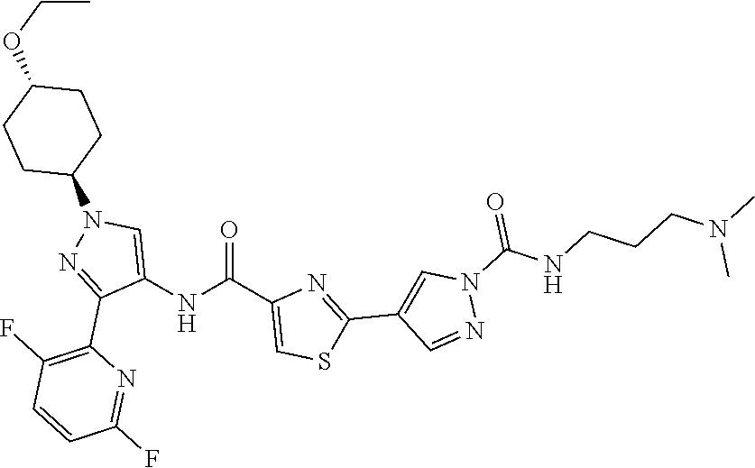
O=C(C1=CSC(C2=CN(C(=O)NCCCN(C)C)N=C2)=N1)NC1=CN(C2CCC(OCC)CC2)N=C1C1=C(F)C=CC(F)=N1
